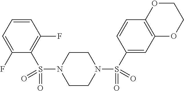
C1=CC=C(F)C(S(N2CCN(S(C3=CC4=C(C=C3)OCCO4)(=O)=O)CC2)(=O)=O)=C1F
